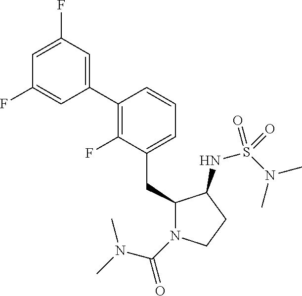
C1(CC2=CC=CC(C3=CC(F)=CC(F)=C3)=C2F)N(C(=O)N(C)C)CCC1NS(N(C)C)(=O)=O
